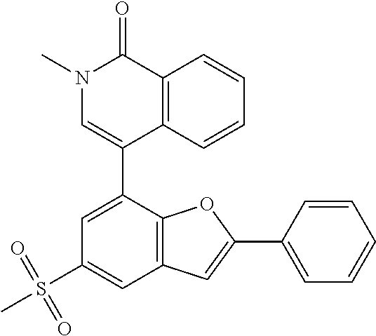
C1(C2=CN(C)C(=O)C3=C2C=CC=C3)=CC(S(C)(=O)=O)=CC2=C1OC(C1=CC=CC=C1)=C2
